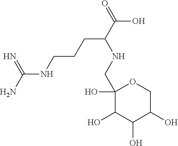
O=C(C(NCC1(O)C(O)C(O)C(O)CO1)CCCNC(N)=N)O
